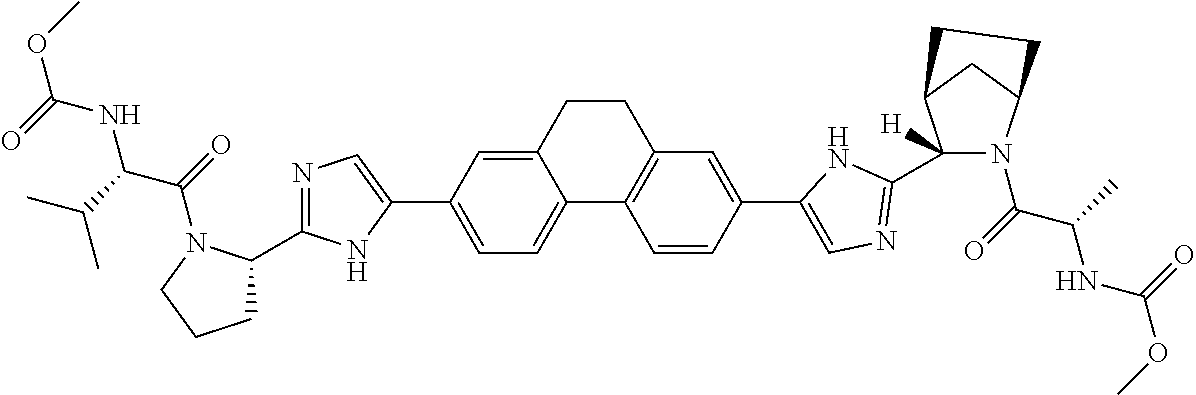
C1=C(C2=CN=C(C3CCCN3C(=O)C(C(C)C)NC(=O)OC)N2)C=C2C(=C1)C1=C(C=C(C3=CN=C(C4([H])N(C(=O)C(C)NC(=O)OC)C5CC4CC5)N3)C=C1)CC2
